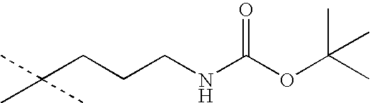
CC(CCCNC(OC(C)(C)C)=O)(C)C
